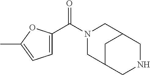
N1(C(C2=CC=C(C)O2)=O)CC2CNCC(C1)C2
